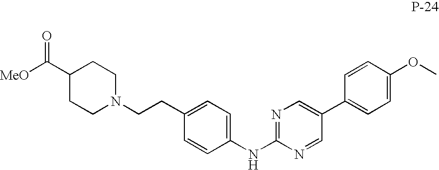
C1(CCN2CCC(C([MeO])=O)CC2)=CC=C(NC2=NC=C(C3=CC=C(OC)C=C3)C=N2)C=C1
